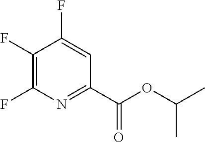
C1(F)=C(F)N=C(C(OC(C)C)=O)C=C1F
